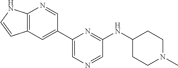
C1=C(C2=CC3=C(N=C2)NC=C3)N=C(NC2CCN(C)CC2)C=N1
